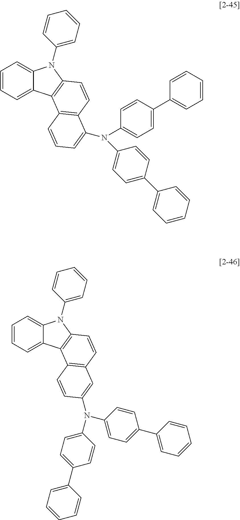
C1=CC=C2C(=C1)N(C1=CC=CC=C1)C1=C2C2=C(C=C1)C(N(C1=CC=C(C3=CC=CC=C3)C=C1)C1=CC=C(C3=CC=CC=C3)C=C1)=CC=C2.C1=CC=C2C(=C1)N(C1=CC=CC=C1)C1=C2C2=C(C=C1)C=C(N(C1=CC=C(C3=CC=CC=C3)C=C1)C1=CC=C(C3=CC=CC=C3)C=C1)C=C2
